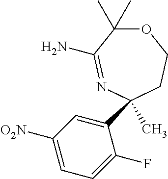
C1(C2(C)N=C(N)C(C)(C)OCC2)=CC([O2N])=CC=C1F
